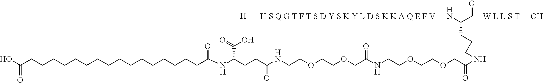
OC(CCCCCCCCCCCCCCCCC(NC(CCC(NCCOCCOCC(NCCOCCOCC(=O)NCCCC(C(=O)[W L L S T]O)N[H S Q G T F T S D Y S K Y L D S K K A Q E F V][H])=O)=O)C(=O)O)=O)=O
